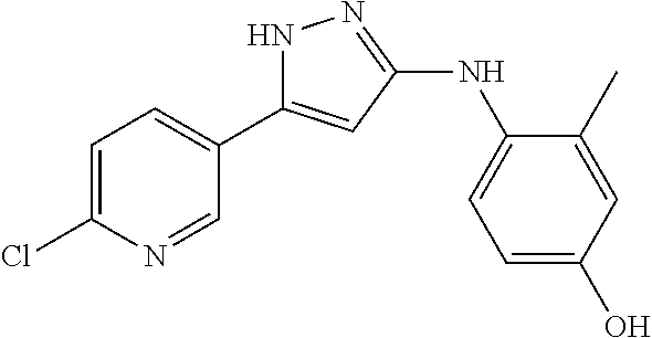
C1=C(Cl)N=CC(C2=CC(NC3=CC=C(O)C=C3C)=NN2)=C1
